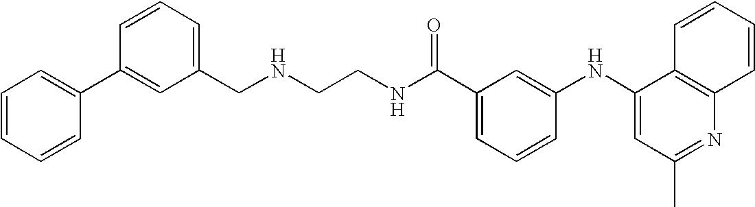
N(CCNC(C1=CC=CC(NC2=CC(C)=NC3=C2C=CC=C3)=C1)=O)CC1=CC=CC(C2=CC=CC=C2)=C1
